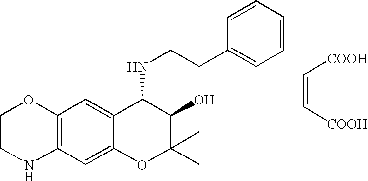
C12=C(C=C3C(=C1)C(NCCC1=CC=CC=C1)C(O)C(C)(C)O3)NCCO2.[COOH]C=C[COOH]
